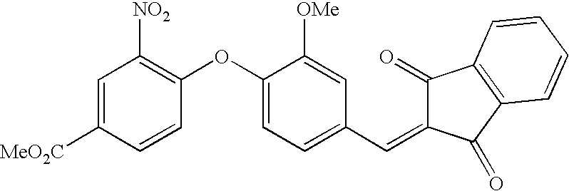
C1=C([MeO2C])C=CC(OC2=CC=C(C=C3C(=O)C4=C(C3=O)C=CC=C4)C=C2[OMe])=C1[NO2]
